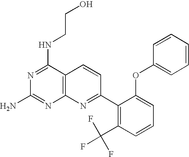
N1=C(NCCO)C2=C(N=C1N)N=C(C1=C(C(F)(F)F)C=CC=C1OC1=CC=CC=C1)C=C2
